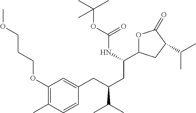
COCCCOC1=C(C)C=CC(CC(CC(NC(OC(C)(C)C)=O)C2OC(=O)C(C(C)C)C2)C(C)C)=C1
